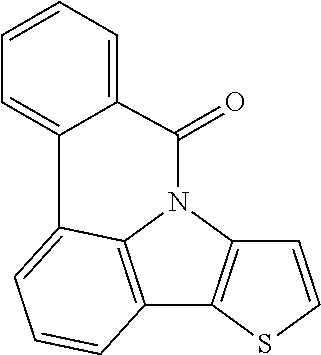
C12=C3N(C4=C1SC=C4)C(=O)C1=CC=CC=C1C3=CC=C2
